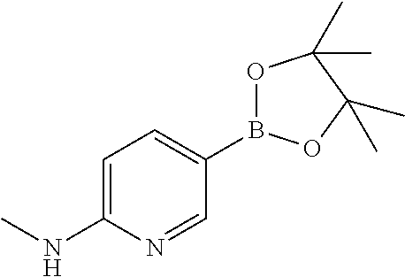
C1=C(NC)N=CC(B2OC(C)(C)C(C)(C)O2)=C1
